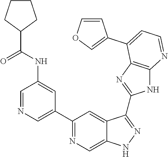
C1=NC=C(C2=NC=C3C(=C2)C(C2=NC4=C(N2)N=CC=C4C2=COC=C2)=NN3)C=C1NC(C1CCCC1)=O
